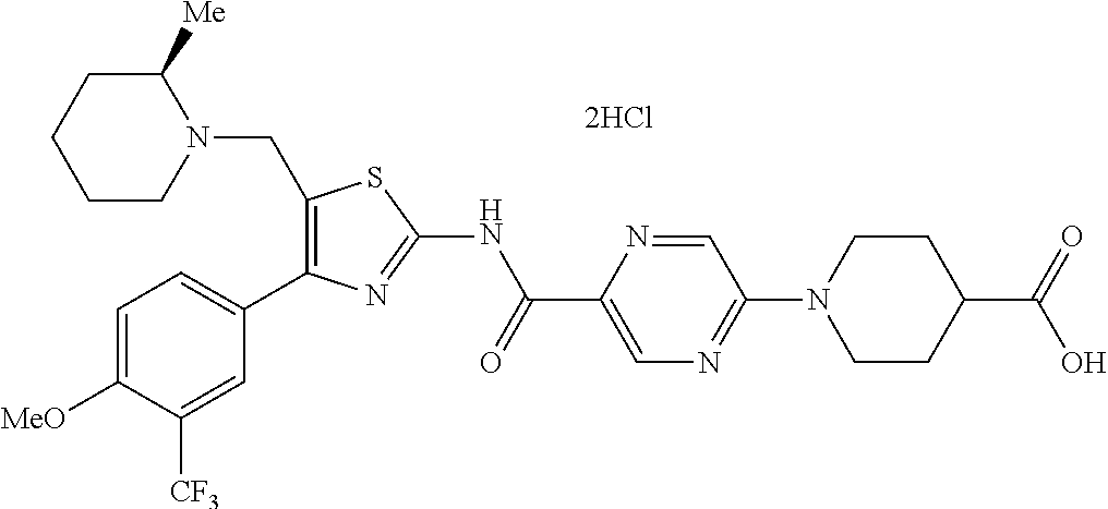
C1(CN2C([Me])CCCC2)=C(C2=CC=C([MeO])C([CF3])=C2)N=C(NC(C2=CN=C(N3CCC(C(=O)O)CC3)C=N2)=O)S1
